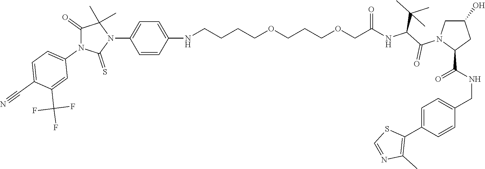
C(=O)(NC(C(N1C(C(NCC2=CC=C(C3=C(C)N=CS3)C=C2)=O)CC(O)C1)=O)C(C)(C)C)COCCCOCCCCNC1=CC=C(N2C(C)(C)C(=O)N(C3=CC=C(C#N)C(C(F)(F)F)=C3)C2=S)C=C1
